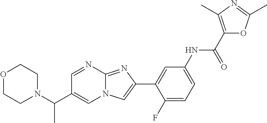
C1=NC2=NC(C3=CC(NC(C4=C(C)N=C(C)O4)=O)=CC=C3F)=CN2C=C1C(N1CCOCC1)C
